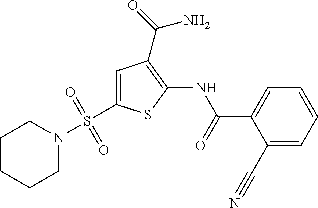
C1=C(S(N2CCCCC2)(=O)=O)SC(NC(=O)C2=CC=CC=C2C#N)=C1C(=O)N
